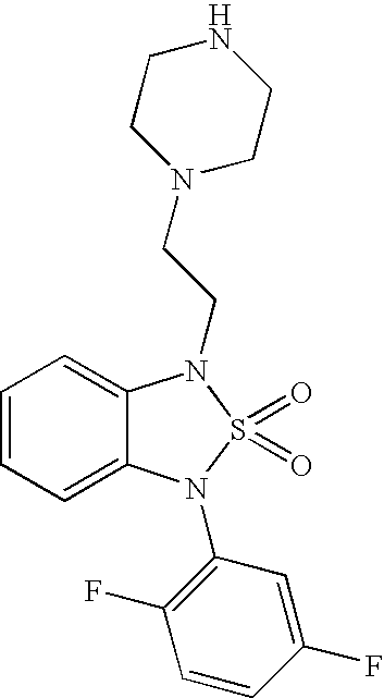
C1=CC=C2C(=C1)N(CCN1CCNCC1)S(=O)(=O)N2C1=C(F)C=CC(F)=C1
